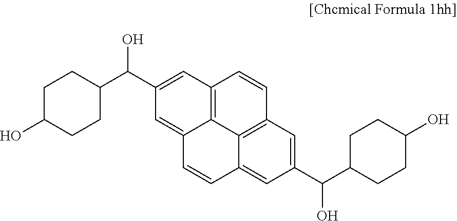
C1C(O)CCC(C(C2=CC3=C4C(=C2)C=CC2=CC(C(C5CCC(O)CC5)O)=CC(=C42)C=C3)O)C1
